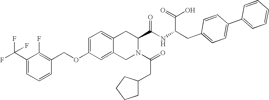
C12=CC=C(OCC3=C(F)C(C(F)(F)F)=CC=C3)C=C1CN(C(=O)CC1CCCC1)C(C(NC(CC1=CC=C(C3=CC=CC=C3)C=C1)C(=O)O)=O)C2
